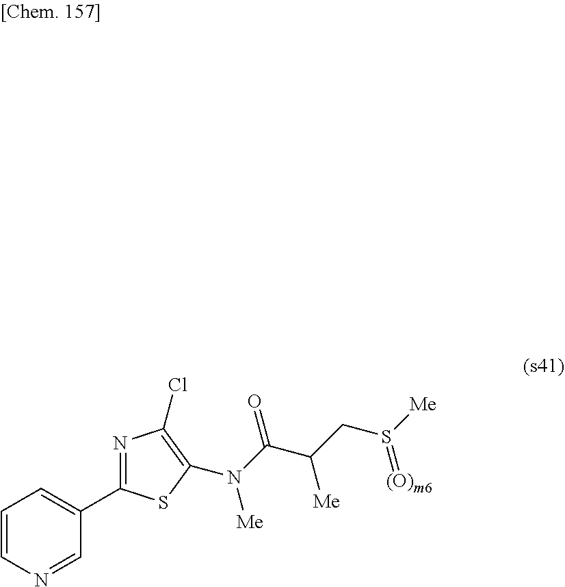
C1=CN=CC(C2=NC(Cl)=C(N(C(C(CS([Me])=[(O)m6])[Me])=O)[Me])S2)=C1
